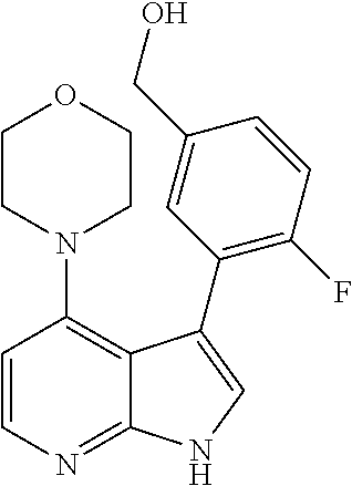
C1=CN=C2C(=C1N1CCOCC1)C(C1=C(F)C=CC(CO)=C1)=CN2
